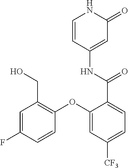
C1=CC(NC(C2=CC=C([CF3])C=C2OC2=C(CO)C=C(F)C=C2)=O)=CC(=O)N1
